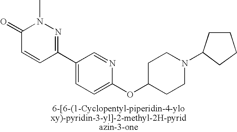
C1(=O)C=CC(C2=CC=C(OC3CCN(C4CCCC4)CC3)N=C2)=NN1C
